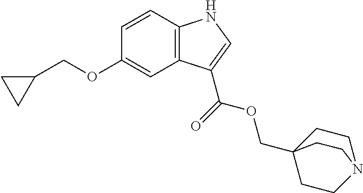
C1=CC2=C(C=C1OCC1CC1)C(C(=O)OCC13CCN(CC1)CC3)=CN2
